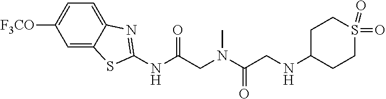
C1CS(=O)(=O)CCC1NCC(N(CC(NC1=NC2=CC=C([F3CO])C=C2S1)=O)C)=O
